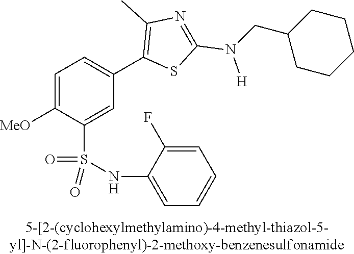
C1=C([MeO])C(S(NC2=CC=CC=C2F)(=O)=O)=CC(C2=C(C)N=C(N(CC3CCCCC3)[H])S2)=C1
